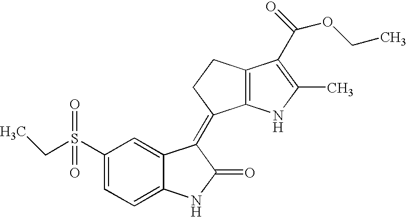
C1(S(CC)(=O)=O)=CC=C2C(=C1)C(=C1C3=C(CC1)C(C(=O)OCC)=C(C)N3)C(=O)N2
